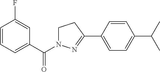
C1=CC=C(C(=O)N2CCC(C3=CC=C(C(C)C)C=C3)=N2)C=C1F
